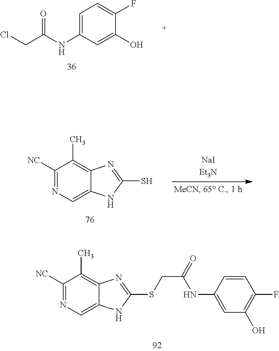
C1=C(NC(CCl)=O)C=C(O)C(F)=C1.C1([NC])=NC=C2C(=C1C)N=C(S)N2.C1([NC])=NC=C2C(=C1C)N=C(SCC(=O)NC1=CC(O)=C(F)C=C1)N2
